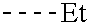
C[Et]
